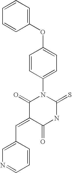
C1=CC=C(OC2=CC=C(N3C(=S)NC(=O)C(=CC4=CN=CC=C4)C3=O)C=C2)C=C1
